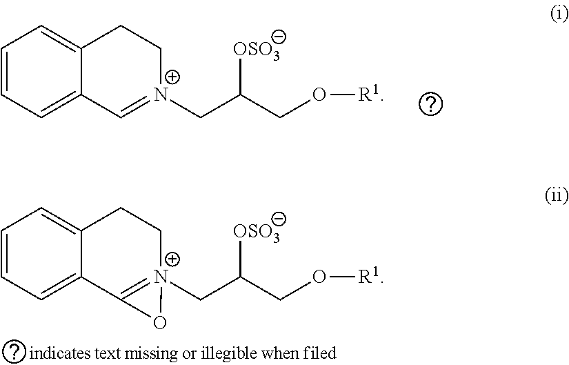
C1=CC=C2C(=C1)CC[N+](CC(CO[R1])[OSO3])=C2.C1=CC=C2C(=C1)CC[N+]1(CC(CO[R1])[OSO3])=C2O1
